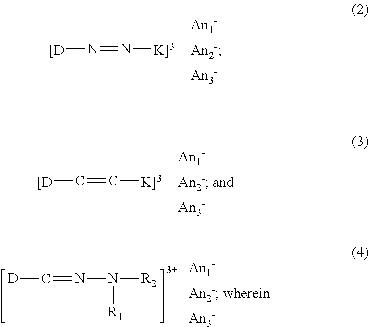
[[D]N=N[K]3+].[[D]C=C[K]3+].[D]C=NN([R1])[R2]
